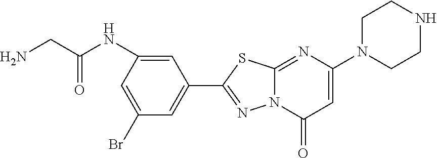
C1N(C2=CC(=O)N3C(=N2)SC(C2=CC(Br)=CC(NC(CN)=O)=C2)=N3)CCNC1
